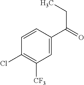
C(C(=O)C1=CC([CF3])=C(Cl)C=C1)C
